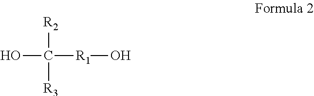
OC([R1]O)([R2])[R3]
